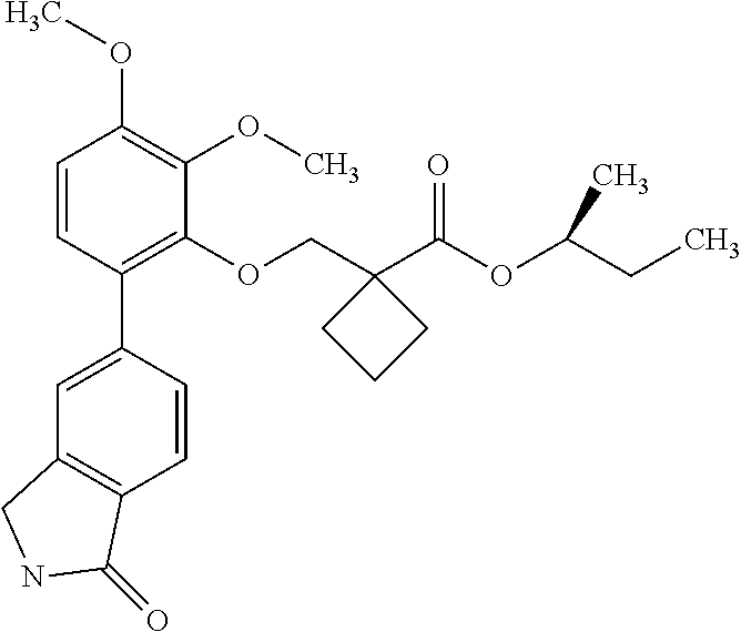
C1=CC(C2=CC3=C(C=C2)C(=O)NC3)=C(OCC2(C(OC(CC)C)=O)CCC2)C(OC)=C1OC
